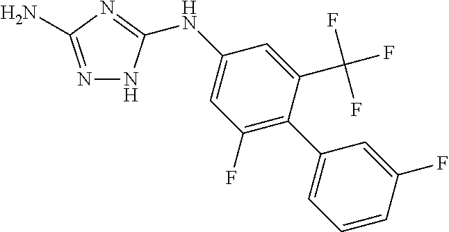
N1=C(N)N=C(NC2=CC(F)=C(C3=CC=CC(F)=C3)C(C(F)(F)F)=C2)N1
